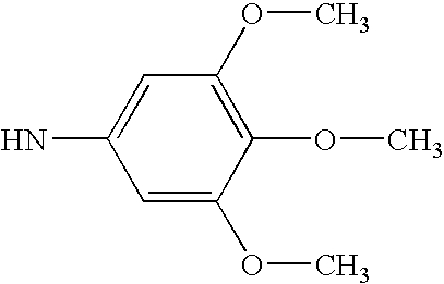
C1=C(OC)C(OC)=C(OC)C=C1N
